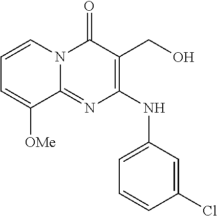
C1(Cl)=CC(NC2=C(CO)C(=O)N3C(=N2)C([OMe])=CC=C3)=CC=C1
